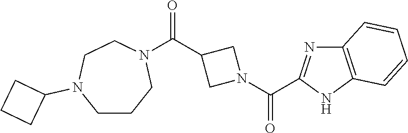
C(C1CN(C(=O)C2=NC3=C(N2)C=CC=C3)C1)(=O)N1CCN(C2CCC2)CCC1
